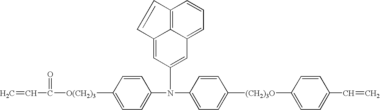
C1=C(N(C2=CC=C([(CH2)3O]C3=CC=C(C=C)C=C3)C=C2)C2=CC3=CC=CC4=C3C(=C2)C=C4)C=CC([O(CH2)3]C(=O)C=C)=C1
